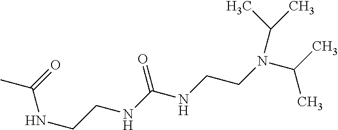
C(N(CCNC(NCCNC(=O)C)=O)C(C)C)(C)C
